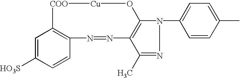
C12=C(C=C([HO3S])C=C1)[COO][Cu]OC1=C(N=N2)C(C)=NN1C1=CC=C(C)C=C1
